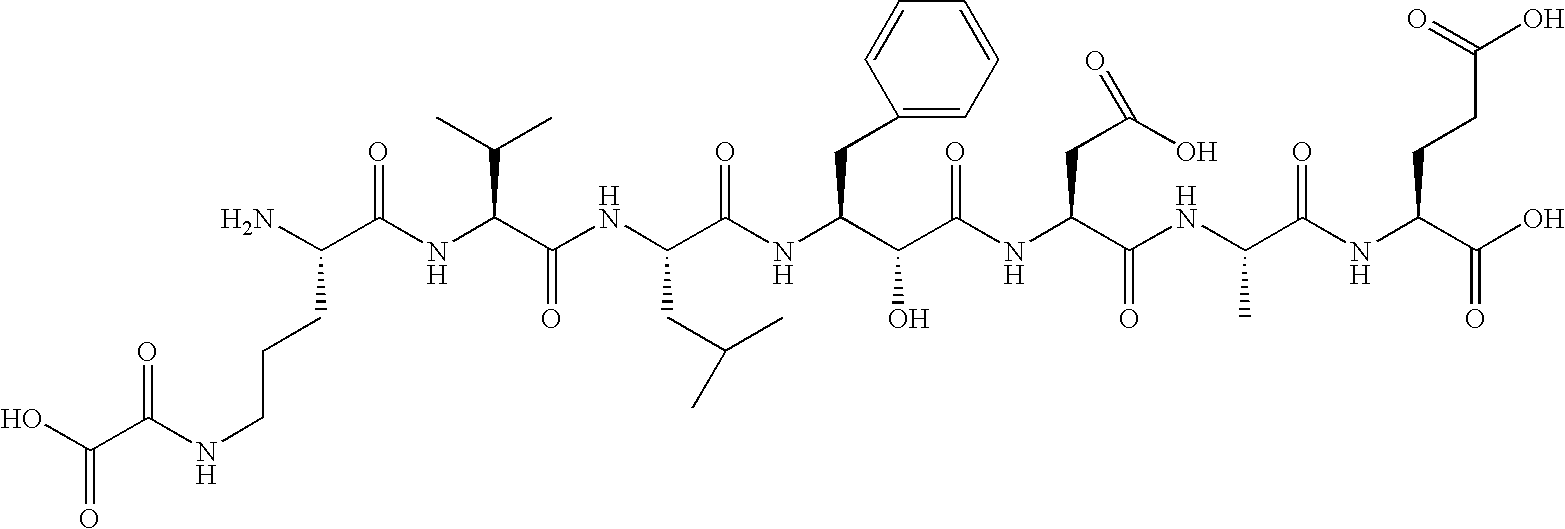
NC(C(NC(C(NC(C(NC(C(C(NC(C(NC(C(NC(C(O)=O)CCC(O)=O)=O)C)=O)CC(O)=O)=O)O)CC1=CC=CC=C1)=O)CC(C)C)=O)C(C)C)=O)CCCNC(C(O)=O)=O
